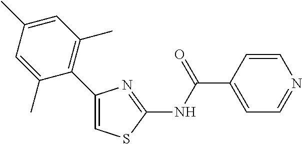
C1=CC(C(NC2=NC(C3=C(C)C=C(C)C=C3C)=CS2)=O)=CC=N1
